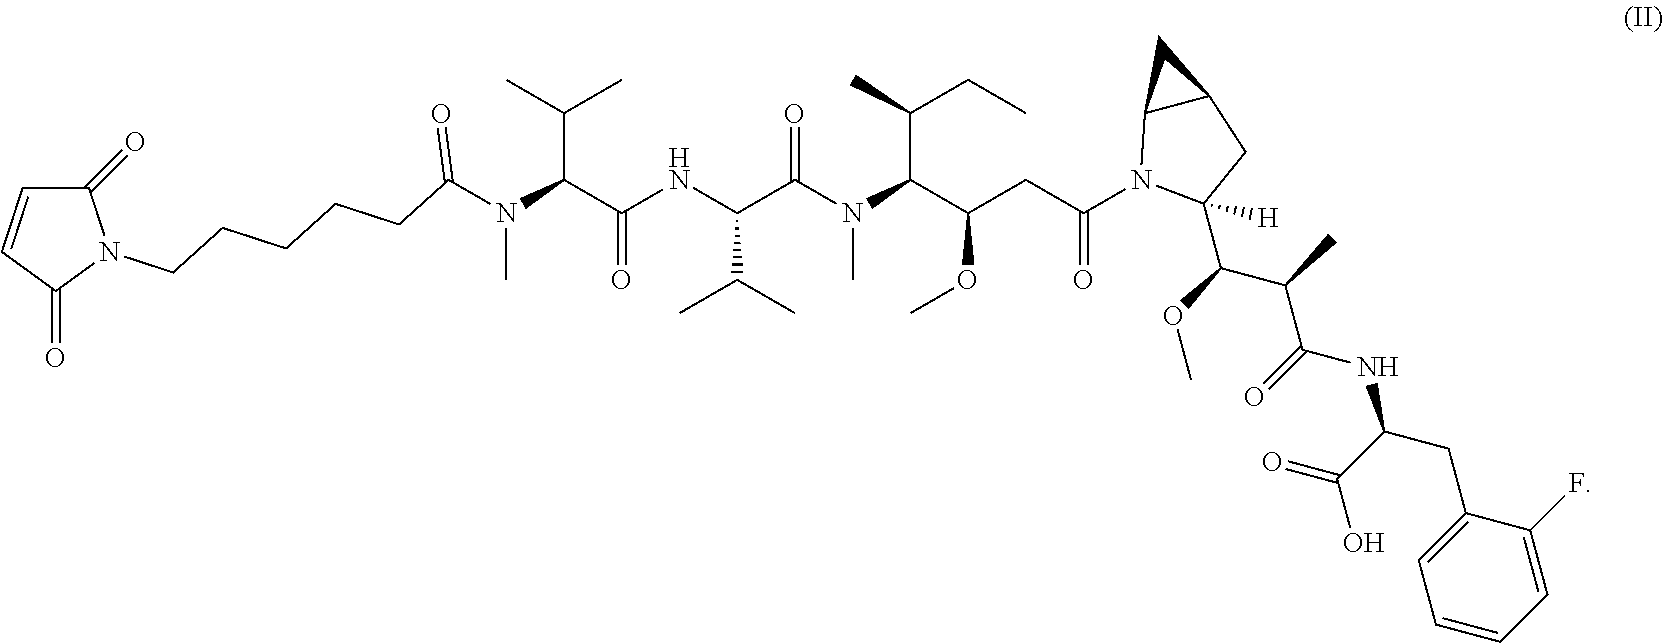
C1=CC=C(F)C(CC(C(O)=O)NC(=O)C(C(OC)C2([H])CC3C(N2C(CC(C(N(C(C(NC(C(N(C)C(CCCCCN2C(=O)C=CC2=O)=O)C(C)C)=O)C(C)C)=O)C)C(C)CC)OC)=O)C3)C)=C1
